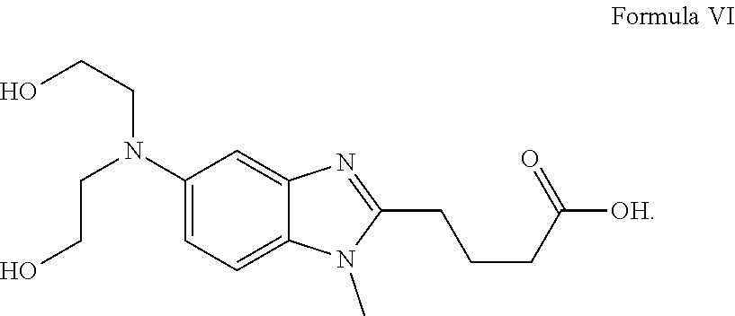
C1(N(CCO)CCO)=CC=C2C(=C1)N=C(CCCC(=O)[OH])N2C
